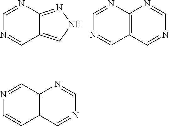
C1=NC2=C(C=N1)C=NC=N2.C1=NC2=NNC=C2C=N1.N1=CC2=C(C=C1)C=NC=N2
